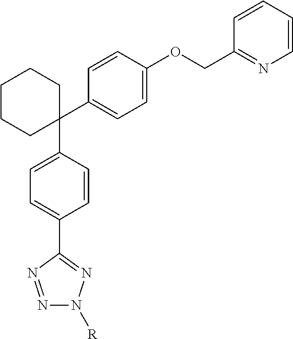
C1(C2=CC=C(OCC3=NC=CC=C3)C=C2)(C2=CC=C(C3=NN([R])N=N3)C=C2)CCCCC1
